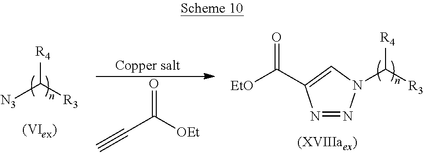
C(C([OEt])=O)#C.[EtO]C(C1=CN(C([R3])[R4])N=N1)=O.[N3]C([R3])[R4]
